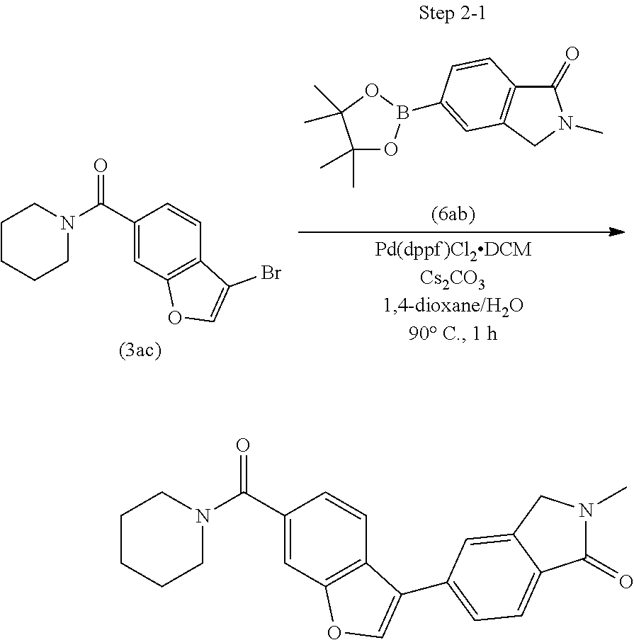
C1(=O)C2=C(CN1C)C=C(B1OC(C)(C)C(C)(C)O1)C=C2.C12=C(C=C(C(N3CCCCC3)=O)C=C1)OC=C2Br.C12=C(C=C(C(N3CCCCC3)=O)C=C1)OC=C2C1=CC=C2C(=O)N(C)CC2=C1
